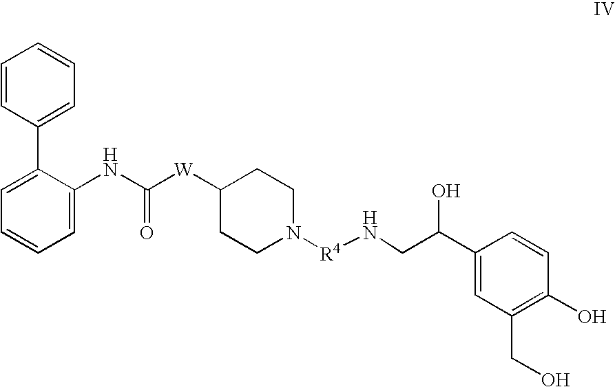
C1(C2=CC=CC=C2NC(=O)[W]C2CCN([R4]NCC(O)C3=CC(CO)=C(O)C=C3)CC2)=CC=CC=C1
